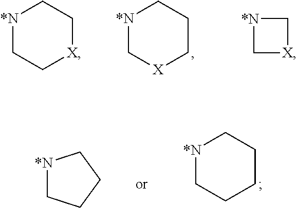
[*N]1CC[X]CC1.[*N]1C[X]CCC1.[*N]1C[X]C1.[*N]1CCCCC1.[*N]1CCCC1
